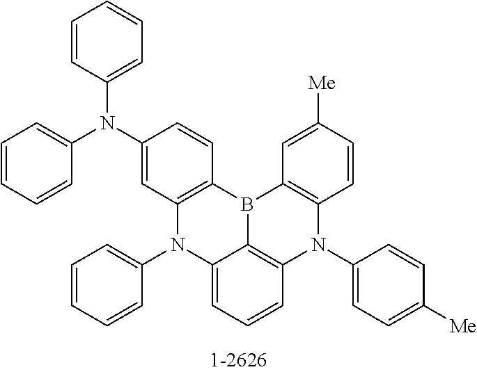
C12=CC=CC3=C1B(C1=C(N3C3=CC=C([Me])C=C3)C=CC([Me])=C1)C1=C(N2C2=CC=CC=C2)C=C(N(C2=CC=CC=C2)C2=CC=CC=C2)C=C1
